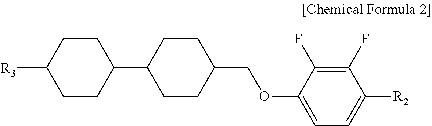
C1CC([R3])CCC1C1CCC(COC2=CC=C([R2])C(F)=C2F)CC1
